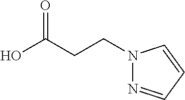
OC(CCN1N=CC=C1)=O
